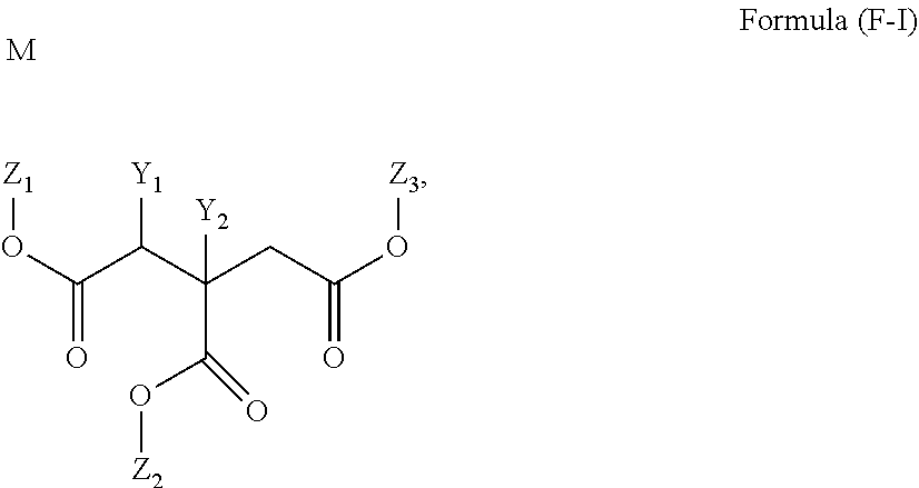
C(=O)(C(C(C(O[Z2])=O)(CC(=O)O[Z3])[Y2])[Y1])O[Z1].[M]
